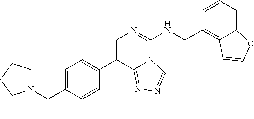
C1=C(C(C)N2CCCC2)C=CC(C2=CN=C(NCC3=C4C(=CC=C3)OC=C4)N3C2=NN=C3)=C1
